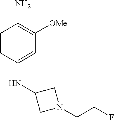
C1=CC(NC2CN(CCF)C2)=CC([OMe])=C1N
